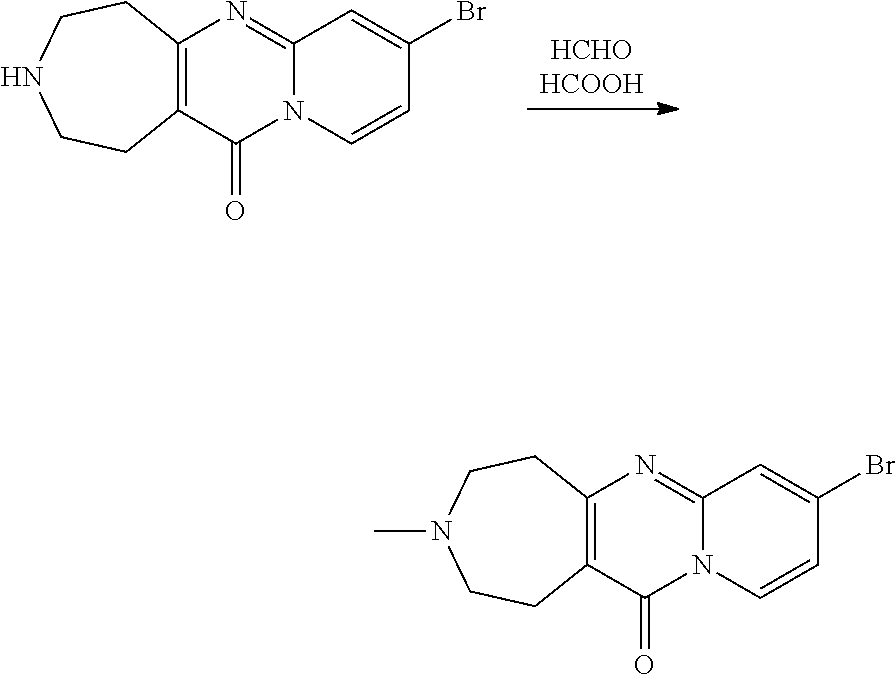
[HCHOHCOOH].N12C(=NC3=C(C1=O)CCNCC3)C=C(Br)C=C2.N12C(=NC3=C(C1=O)CCN(C)CC3)C=C(Br)C=C2
